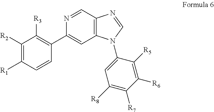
C1([R2])=C([R1])C=CC(C2=CC3=C(C=N2)N=CN3C2=CC([R8])=C([R7])C([R6])=C2[R5])=C1[R3]
